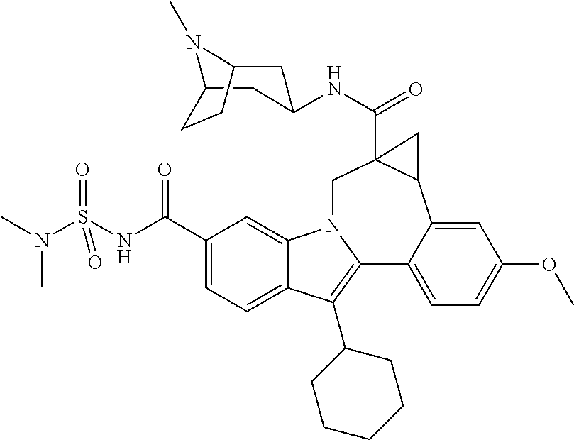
C1(C(NS(N(C)C)(=O)=O)=O)=CC=C2C(=C1)N1C(=C2C2CCCCC2)C2=CC=C(OC)C=C2C2C(C(=O)NC3CC4N(C)C(C3)CC4)(C1)C2
